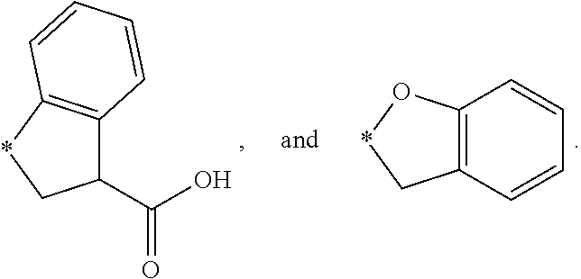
C1(C(O)=O)C2=C(*C1)C=CC=C2.C12=C(C=CC=C1)C*O2
